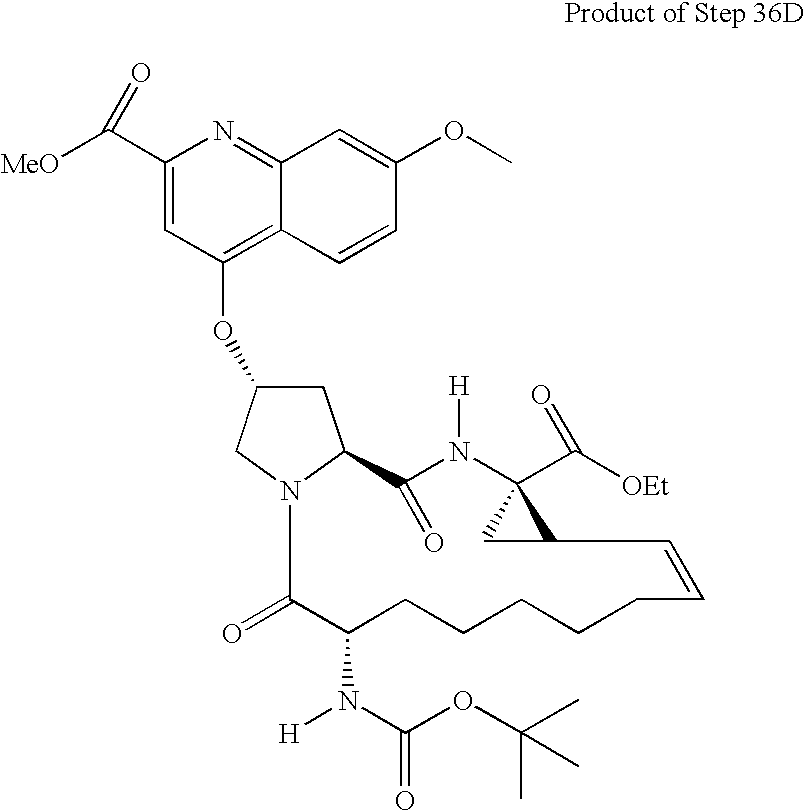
C1C(OC2=C3C(=NC(C([MeO])=O)=C2)C=C(OC)C=C3)CN2C1C(=O)N([H])C1(C([OEt])=O)CC1C=CCCCCCC(N(C(OC(C)(C)C)=O)[H])C2=O
